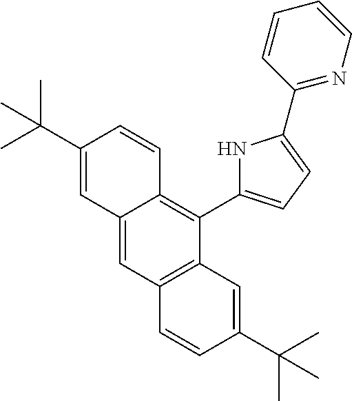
C12=CC3=C(C(C4=CC=C(C5=NC=CC=C5)N4)=C1C=CC(C(C)(C)C)=C2)C=C(C(C)(C)C)C=C3
